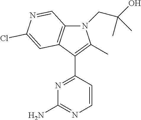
N1=C(C2=C(C)N(CC(O)(C)C)C3=C2C=C(Cl)N=C3)C=CN=C1N
